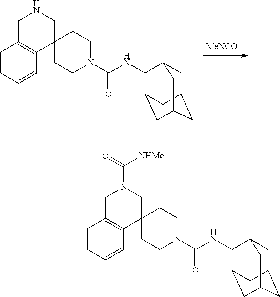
C1C2CC3CC(C2)C(NC(N2CCC4(CC2)CN(C(=O)[NHMe])CC2=C4C=CC=C2)=O)C1C3.C1C2CC3CC(C2)C(NC(N2CCC4(CC2)CNCC2=C4C=CC=C2)=O)C1C3.[MeNCO]
